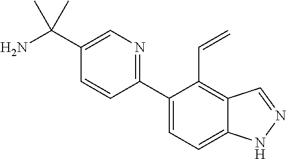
C1(C2=CC=C3C(=C2C=C)C=NN3)=NC=C(C(N)(C)C)C=C1
